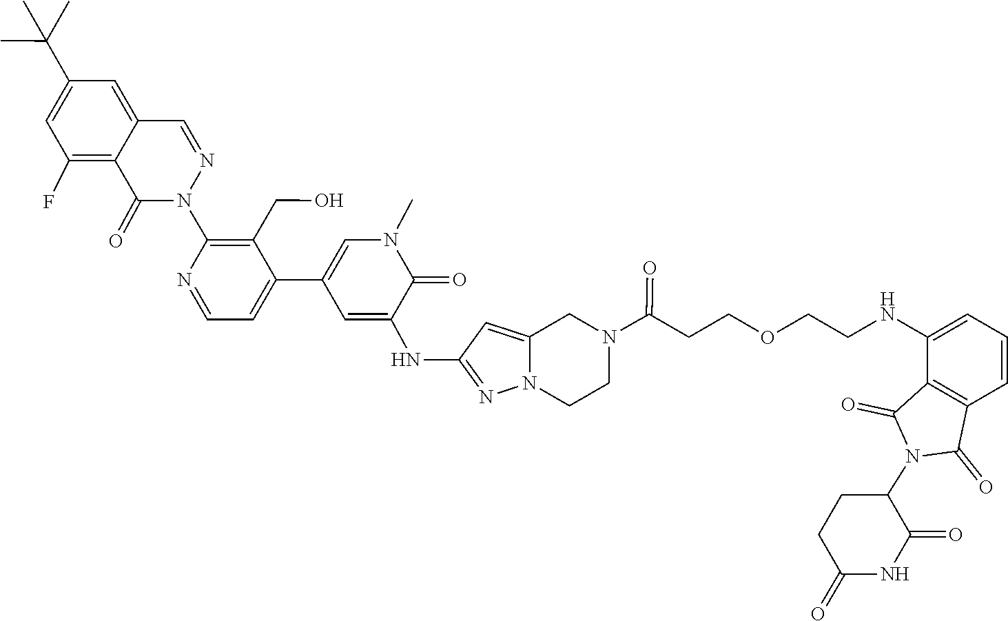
C1C(=O)NC(=O)C(N2C(=O)C3=C(C=CC=C3NCCOCCC(N3CCN4C(=CC(NC5=CC(C6=CC=NC(N7N=CC8=CC(C(C)(C)C)=CC(F)=C8C7=O)=C6CO)=CN(C)C5=O)=N4)C3)=O)C2=O)C1
